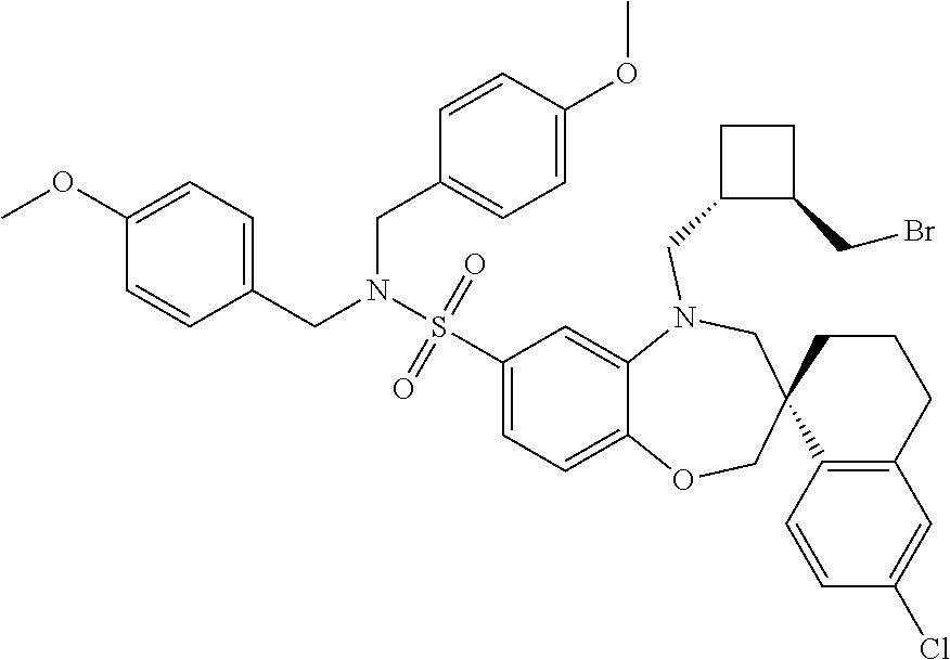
C1(S(N(CC2=CC=C(OC)C=C2)CC2=CC=C(OC)C=C2)(=O)=O)=CC=C2C(=C1)N(CC1C(CBr)CC1)CC1(CO2)C2=C(CCC1)C=C(Cl)C=C2
